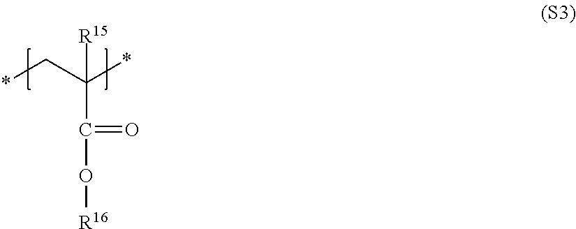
*CC(*)(C(O[R16])=O)[R15]
